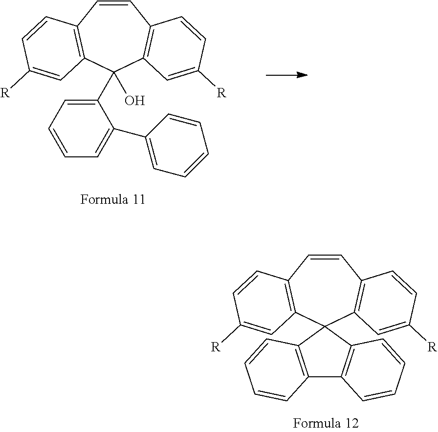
C1=CC2=C(C=C([R])C=C2)C(C2=CC=CC=C2C2=CC=CC=C2)(O)C2=C1C=CC([R])=C2.C1=CC2=C(C=C([R])C=C2)C2(C3=C1C=CC([R])=C3)C1=C(C3=C2C=CC=C3)C=CC=C1
